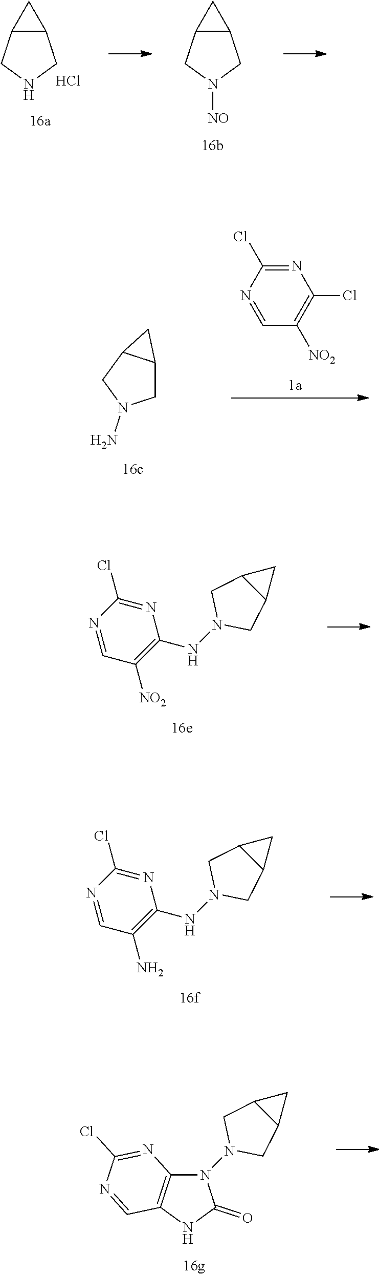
C12C(CN([NO])C1)C2.C12C(CNC1)C2.Cl.C1=NC(Cl)=NC(Cl)=C1[NO2].C1C2C(CN1N)C2.N1(NC2=C(N)C=NC(Cl)=N2)CC2C(C1)C2.N1(N2CC3C(C2)C3)C2=C(C=NC(Cl)=N2)NC1=O.N1(NC2=C([NO2])C=NC(Cl)=N2)CC2C(C1)C2
